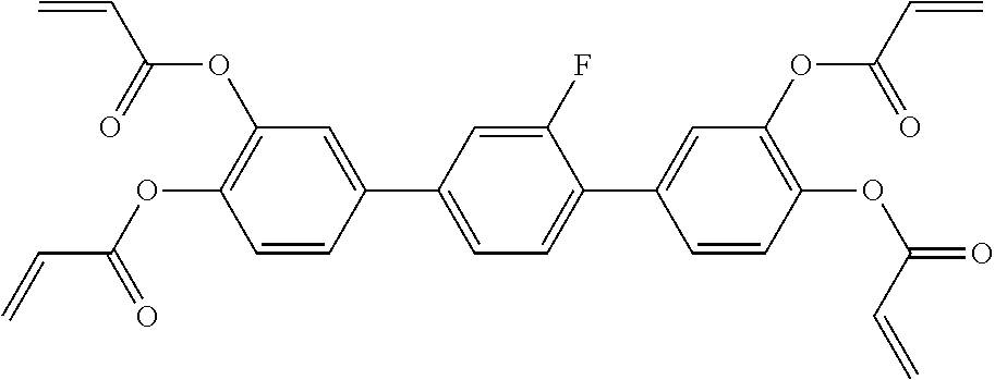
C1=CC(C2=CC=C(C3=CC(OC(C=C)=O)=C(OC(C=C)=O)C=C3)C(F)=C2)=CC(OC(C=C)=O)=C1OC(C=C)=O
